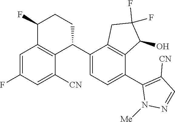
C1(C2C3=C(C(F)CC2)C=C(F)C=C3[CN])=CC=C(C2=C([CN])C=NN2[Me])C2=C1CC(F)(F)C2O
